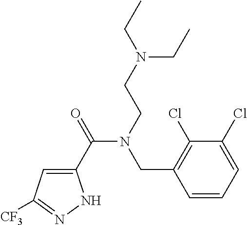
C1(C(=O)N(CCN(CC)CC)CC2=C(Cl)C(Cl)=CC=C2)=CC([CF3])=NN1
